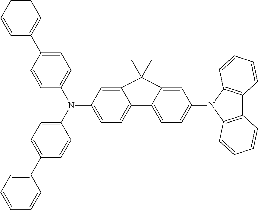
C1(N(C2=CC=C(C3=CC=CC=C3)C=C2)C2=CC=C(C3=CC=CC=C3)C=C2)=CC=C2C(=C1)C(C)(C)C1=CC(N3C4=C(C5=C3C=CC=C5)C=CC=C4)=CC=C21
